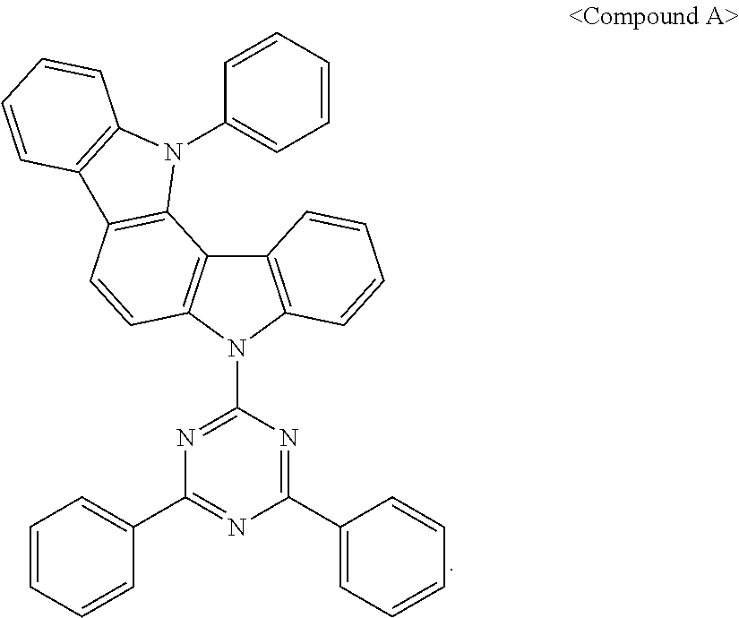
C12=C(N(C3=NC(C4=CC=CC=C4)=NC(C4=CC=CC=C4)=N3)C3=C1C1=C(C=C3)C3=C(C=CC=C3)N1C1=CC=CC=C1)C=CC=C2
